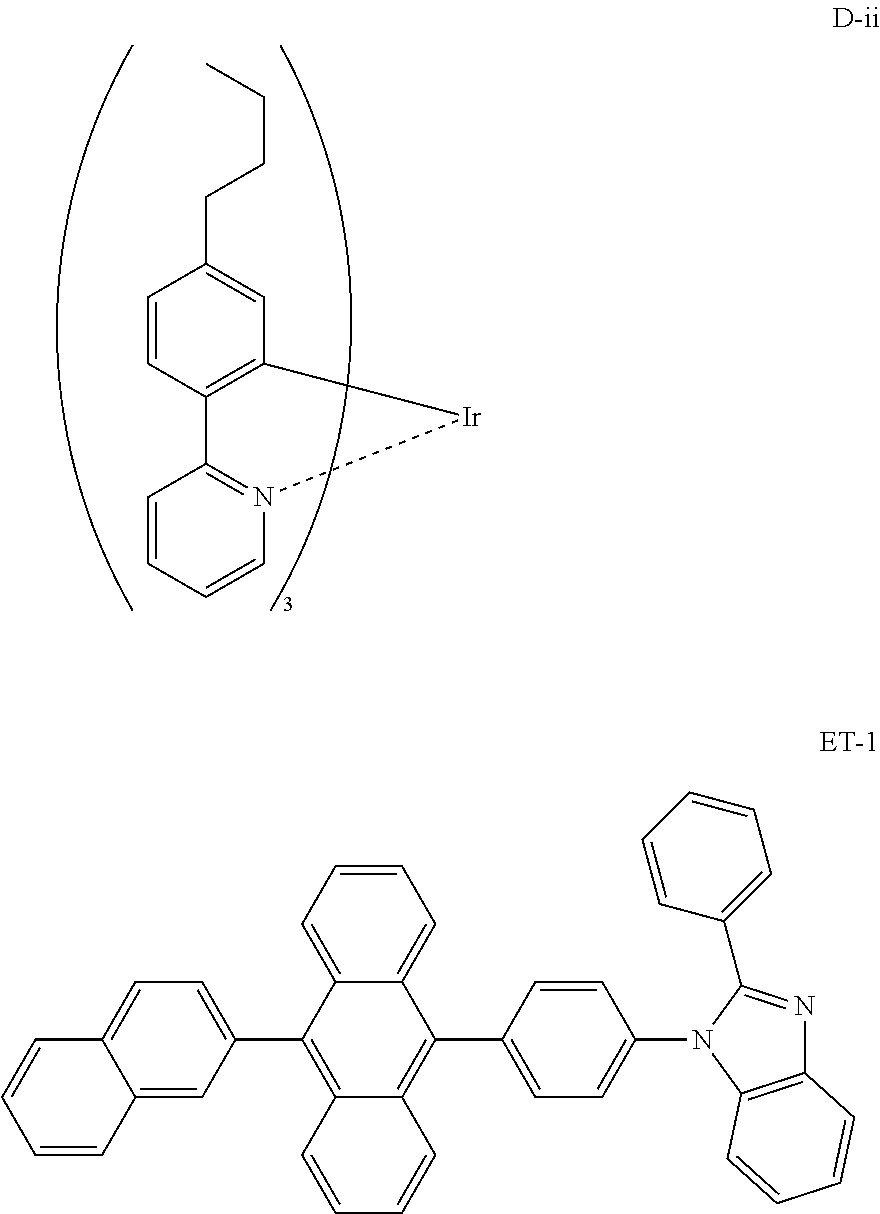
N12=C(C=CC=C1)C1=C(C=C(CCCC)C=C1)[Ir]2.C1=CC=C2C(=C1)C(C1=CC=C(N3C4=C(N=C3C3=CC=CC=C3)C=CC=C4)C=C1)=C1C(=C2C2=CC=C3C(=C2)C=CC=C3)C=CC=C1
